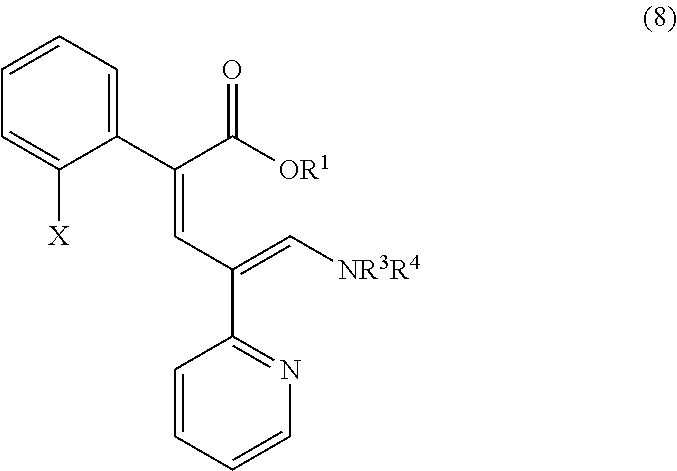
[OR1]C(C(=CC(=C[NR3R4])C1=NC=CC=C1)C1=CC=CC=C1[X])=O
